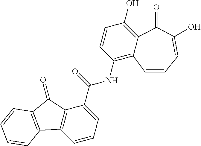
C1=CC=C(C(NC2=C3C(=C(O)C=C2)C(=O)C(O)=CC=C3)=O)C2=C1C1=C(C2=O)C=CC=C1
